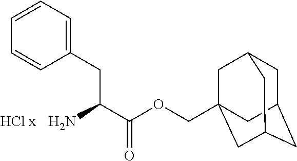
C1C2CC3CC(COC(C(N)CC4=CC=CC=C4)=O)(CC1C3)C2
